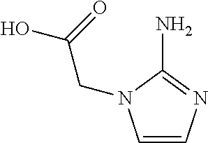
C1=CN=C(N)N1CC(O)=O
